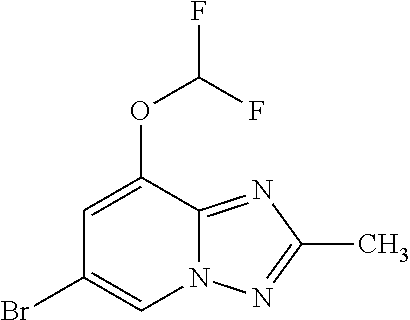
C1(OC(F)F)=CC(Br)=CN2C1=NC(C)=N2
